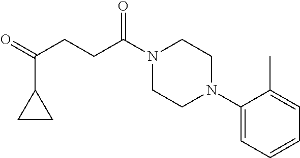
C1(N2CCN(C(CCC(=O)C3CC3)=O)CC2)=CC=CC=C1C
